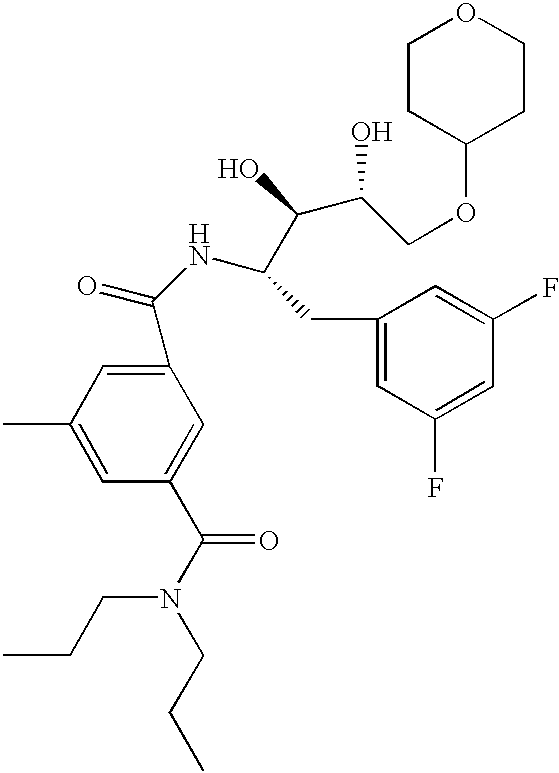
C1(C(NC(CC2=CC(F)=CC(F)=C2)C(O)C(COC2CCOCC2)O)=O)=CC(C)=CC(C(N(CCC)CCC)=O)=C1
